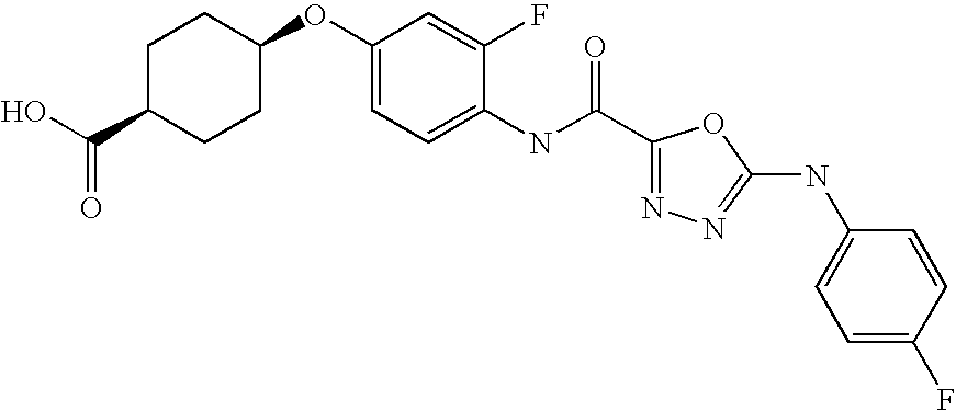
C1C(C(O)=O)CCC(OC2=CC=C(NC(=O)C3=NN=C(NC4=CC=C(F)C=C4)O3)C(F)=C2)C1
